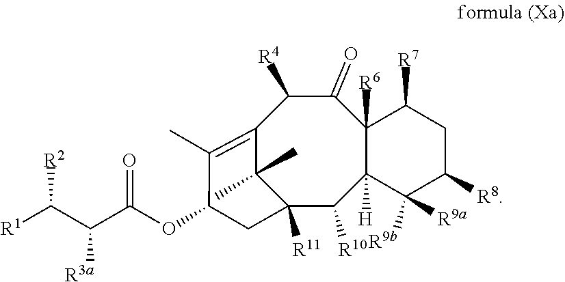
C12([R6])C([H])(C([R9a])([R9b])C([R8])CC1[R7])C([R10])C1([R11])C(C)(C)C(=C(C)C(OC(=O)C(C([R2])[R1])[R3a])C1)C([R4])C2=O
